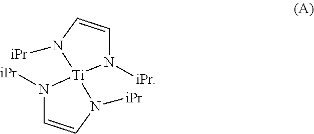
N1([iPr])C=CN([iPr])[Ti]12N([iPr])C=CN2[iPr]
